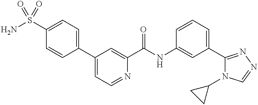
C1(S(N)(=O)=O)=CC=C(C2=CC=NC(C(NC3=CC(C4=NN=CN4C4CC4)=CC=C3)=O)=C2)C=C1
